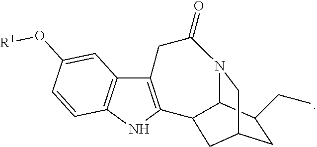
C1C(CC)C2N3CC1CC2C1=C(C2=C(N1)C=CC(O[R1])=C2)CC3=O
